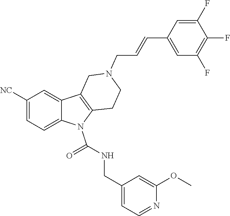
C1([NC])=CC=C2C(=C1)C1=C(N2C(=O)NCC2=CC=NC(OC)=C2)CCN(CC=CC2=CC(F)=C(F)C(F)=C2)C1
